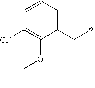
ClC1=C(OCC)C(CC)=CC=C1
